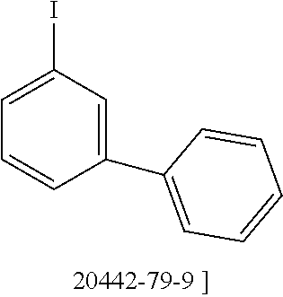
C1(C2=CC=CC=C2)=CC(I)=CC=C1
